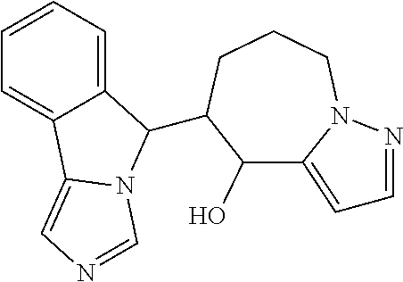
C1=CC=C2C(=C1)C1=CN=CN1C2C1C(O)C2=CC=NN2CCC1
